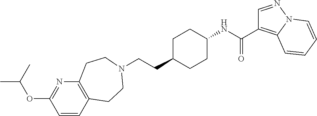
C12=C(C=CC(OC(C)C)=N1)CCN(CCC1CCC(NC(=O)C3=C4N(N=C3)C=CC=C4)CC1)CC2
